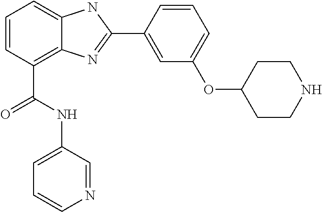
C1=CC(C(NC2=CC=CN=C2)=O)=C2C(=C1)NC(C1=CC(OC3CCNCC3)=CC=C1)=N2
